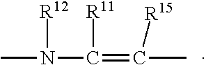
CN(C([R11])=C(C)[R15])[R12]
